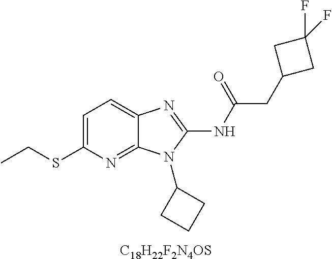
C1=C(SCC)N=C2C(=C1)N=C(NC(CC1CC(F)(F)C1)=O)N2C1CCC1.[C18H22F2N4OS]
